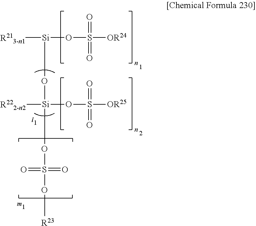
[R213-n1][Si](O[Si]([R222-n2])(OS(=O)(=O)O[R23])OS(=O)(=O)[OR25])OS(=O)(=O)[OR24]
